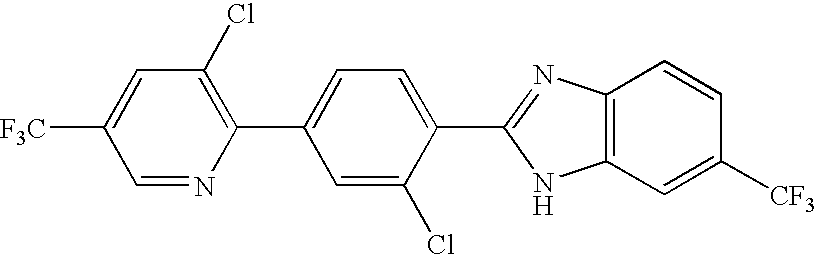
C1=NC(C2=CC=C(C3=NC4=C(N3)C=C([CF3])C=C4)C(Cl)=C2)=C(Cl)C=C1[F3C]
